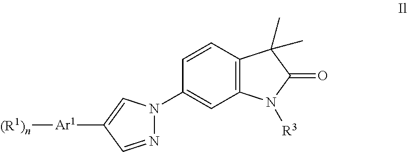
C12=C(C=CC(N3N=CC([Ar1][(R1)n])=C3)=C1)C(C)(C)C(=O)N2[R3]
